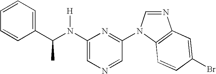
C1(N(C(C2=CC=CC=C2)C)[H])=CN=CC(N2C=NC3=C2C=CC(Br)=C3)=N1
